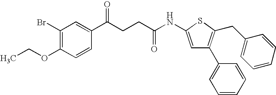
N(C(CCC(C1=CC(Br)=C(OCC)C=C1)=O)=O)C1=CC(C2=CC=CC=C2)=C(CC2=CC=CC=C2)S1
